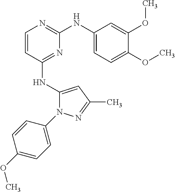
C1=CC(NC2=CC(C)=NN2C2=CC=C(OC)C=C2)=NC(NC2=CC=C(OC)C(OC)=C2)=N1
